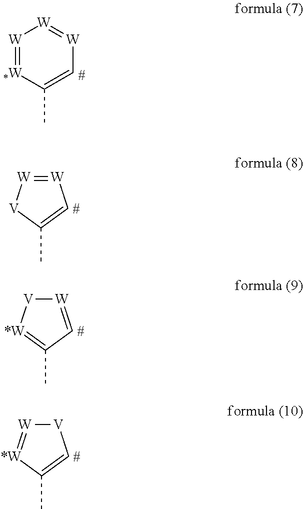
[W]1=[*W]C(C)=C[W]=[W]1.[W]1=[W][V]C(C)=C1.[W]1=CC(C)=[*W][V]1.[V]1[W]=[*W]C(C)=C1
